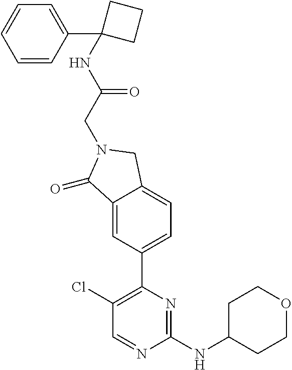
C1(Cl)=C(C2=CC=C3C(=C2)C(=O)N(CC(=O)NC2(C4=CC=CC=C4)CCC2)C3)N=C(NC2CCOCC2)N=C1
